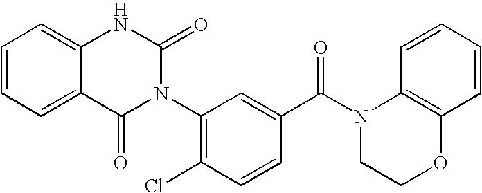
C12=CC=CC=C1NC(=O)N(C1=C(Cl)C=CC(C(N3CCOC4=C3C=CC=C4)=O)=C1)C2=O
